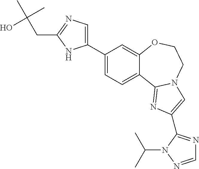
C1(C2=CN=C(CC(C)(C)O)N2)=CC=C2C(=C1)OCCN1C2=NC(C2=NC=NN2C(C)C)=C1
